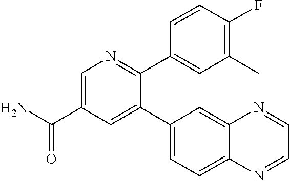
C1=C(C(N)=O)C=C(C2=CC=C3C(=C2)N=CC=N3)C(C2=CC(C)=C(F)C=C2)=N1
